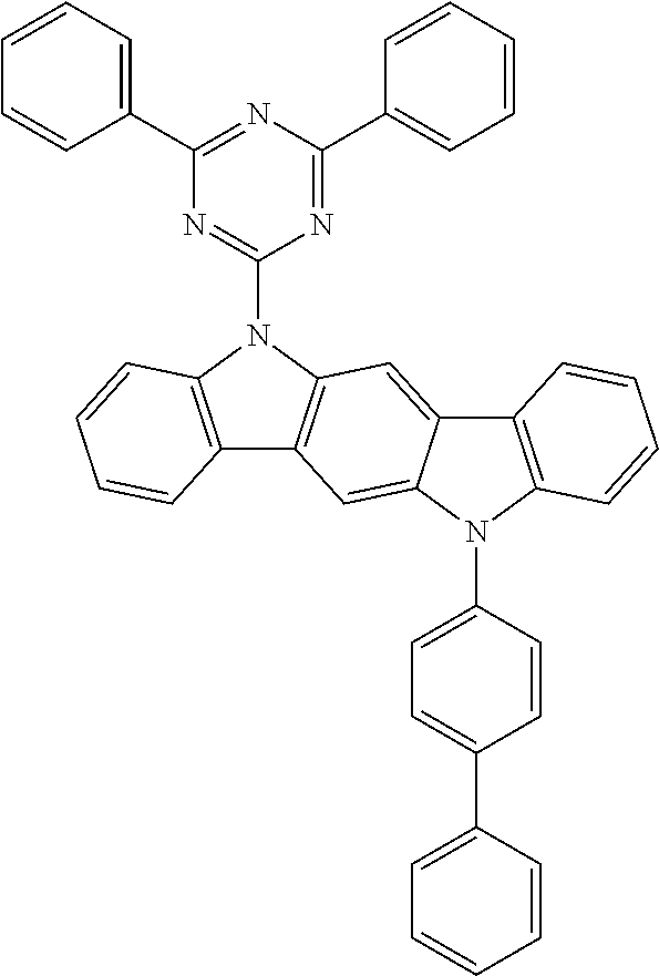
N1=C(C2=CC=CC=C2)N=C(C2=CC=CC=C2)N=C1N1C2=C(C3=C1C=C1C(=C3)N(C3=CC=C(C4=CC=CC=C4)C=C3)C3=C1C=CC=C3)C=CC=C2
